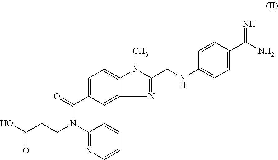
C(CCN(C1=NC=CC=C1)C(=O)C1=CC=C2C(=C1)N=C(CNC1=CC=C(C(N)=N)C=C1)N2C)(O)=O
